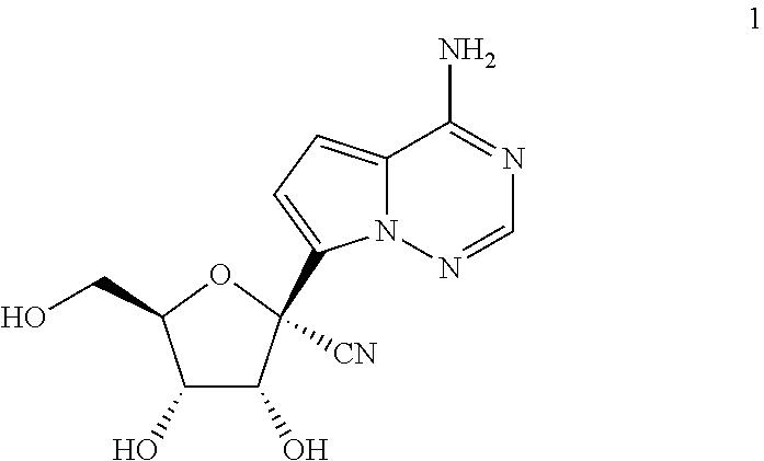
N12C(=CC=C1C1([CN])C(O)C(O)C(CO)O1)C(N)=NC=N2
